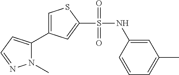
C1=C(C2=CC=NN2C)C=C(S(NC2=CC(C)=CC=C2)(=O)=O)S1
